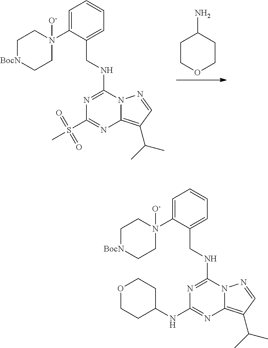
C1COCCC1N.N1=C(NCC2=CC=CC=C2N2([O-])CC[BocN]CC2)N2C(=C(C(C)C)C=N2)N=C1S(C)(=O)=O.N1=C(NCC2=CC=CC=C2N2([O-])CC[BocN]CC2)N2C(=C(C(C)C)C=N2)N=C1NC1CCOCC1
